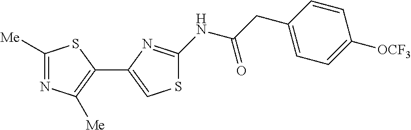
C1([Me])=NC([Me])=C(C2=CSC(NC(CC3=CC=C([OCF3])C=C3)=O)=N2)S1
